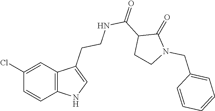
C1(Cl)=CC2=C(C=C1)NC=C2CCNC(C1CCN(CC2=CC=CC=C2)C1=O)=O
